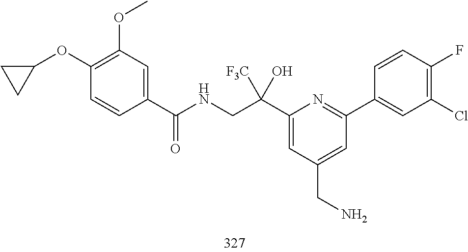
C1(C(CNC(=O)C2=CC(OC)=C(OC3CC3)C=C2)([F3C])O)=CC(CN)=CC(C2=CC(Cl)=C(F)C=C2)=N1
